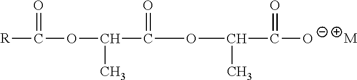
[M].C(C(=O)[O-])(OC(=O)C(OC(=O)[R])C)C
